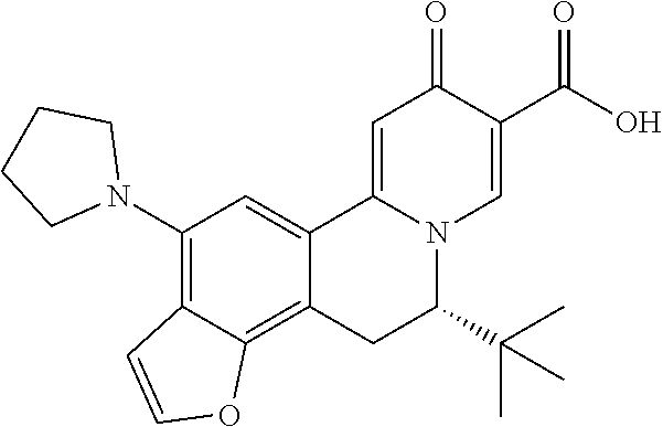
O=C1C(C(O)=O)=CN2C(=C1)C1=CC(N3CCCC3)=C3C(=C1CC2C(C)(C)C)OC=C3
